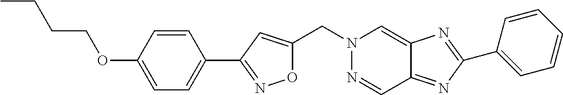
C(N1N=CC2=NC(C3=CC=CC=C3)=NC2=C1)C1=CC(C2=CC=C(OCCCC)C=C2)=NO1
